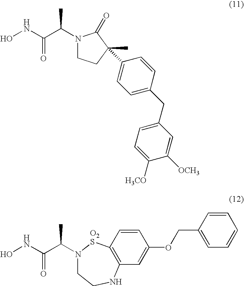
ONC(C(N1CCC(C)(C2=CC=C(CC3=CC=C([H3CO])C([OCH3])=C3)C=C2)C1=O)C)=O.ONC(C(C)N1CCNC2=C([O2S]1)C=CC(OCC1=CC=CC=C1)=C2)=O
